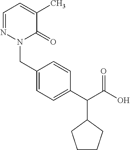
C1=NN(CC2=CC=C(C(C(O)=O)C3CCCC3)C=C2)C(=O)C(C)=C1
